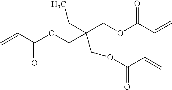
C(OCC(COC(C=C)=O)(COC(C=C)=O)CC)(=O)C=C
